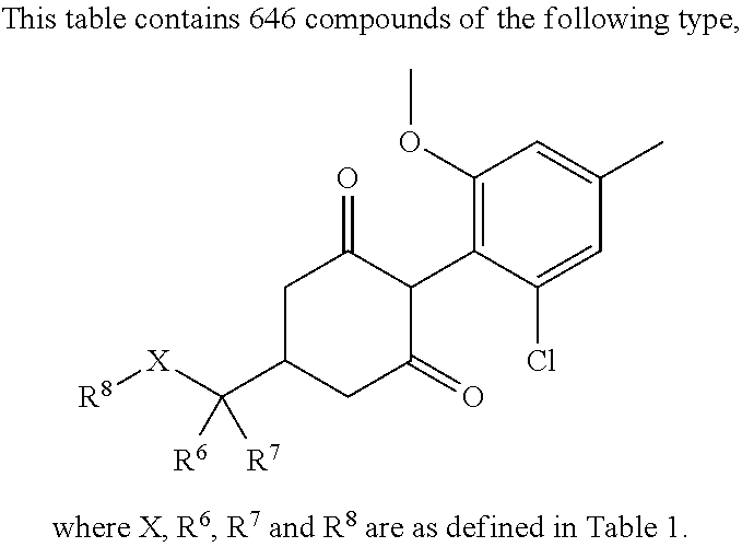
C1(OC)=C(C2C(=O)CC(C([X][R8])([R6])[R7])CC2=O)C(Cl)=CC(C)=C1
